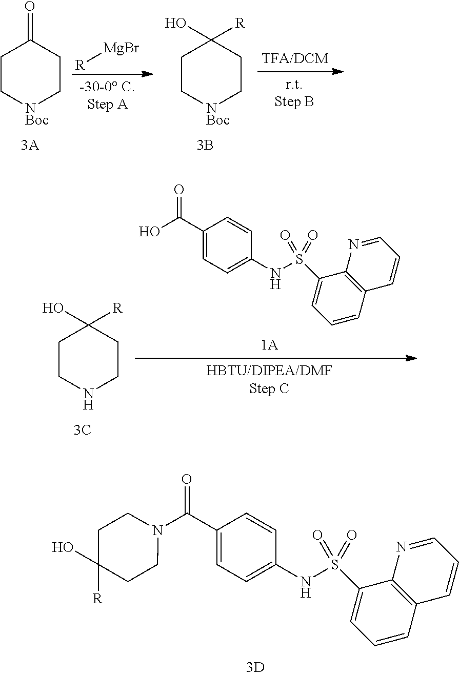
C1(C(N2CCC([R])(O)CC2)=O)=CC=C(NS(C2=CC=CC3=C2N=CC=C3)(=O)=O)C=C1.C1C[NBoc]CCC1=O.[R][MgBr].C1C[NBoc]CCC1(O)[R].C1(C(O)=O)=CC=C(NS(C2=CC=CC3=C2N=CC=C3)(=O)=O)C=C1.C1CNCCC1(O)[R]
